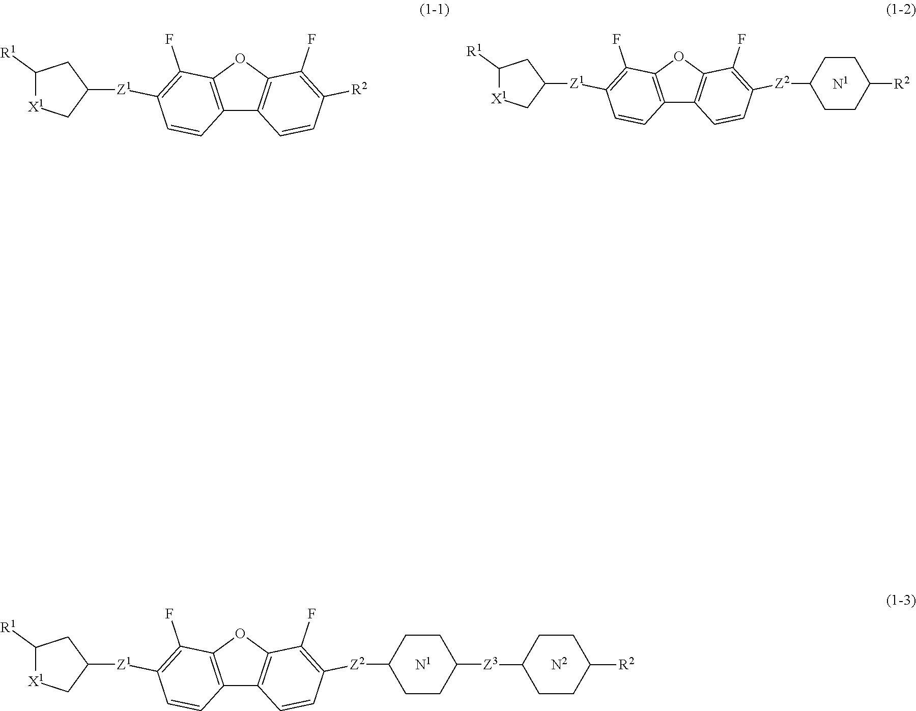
C12=C(OC3=C1C=CC([Z2]C1CCC([R2])CC1)=C3F)C(F)=C([Z1]C1CC([R1])[X1]C1)C=C2.[N1].C12=C(OC3=C1C=CC([R2])=C3F)C(F)=C([Z1]C1CC([R1])[X1]C1)C=C2.C12=C(OC3=C1C=CC([Z2]C1CCC([Z3]C4CCC([R2])CC4)CC1)=C3F)C(F)=C([Z1]C1CC([R1])[X1]C1)C=C2.[N1].[N2]
